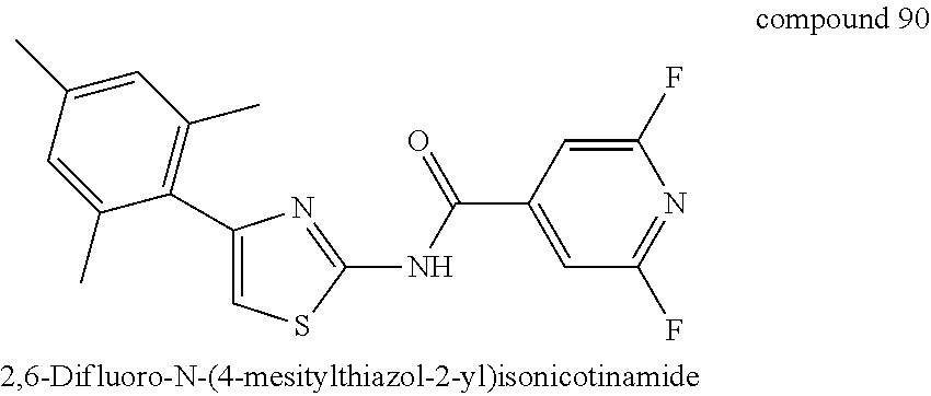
C1=C(C)C=C(C)C(C2=CSC(NC(C3=CC(F)=NC(F)=C3)=O)=N2)=C1C
